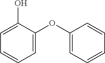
C1=C(OC2=CC=CC=C2)C(O)=CC=C1
